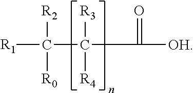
[R1]C([R2])([R0])C(C(=O)[OH])([R3])[R4]
